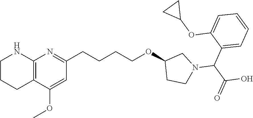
C12=C(C(OC)=CC(CCCCOC3CCN(C(C4=CC=CC=C4OC4CC4)C(O)=O)C3)=N1)CCCN2
